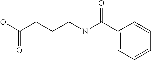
C1(C(NCCCC(O)=O)=O)=CC=CC=C1
